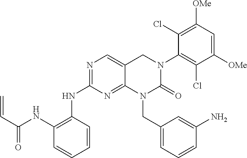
N1=C(NC2=C(NC(C=C)=O)C=CC=C2)N=C2C(=C1)CN(C1=C(Cl)C([OMe])=CC([OMe])=C1Cl)C(=O)N2CC1=CC=CC(N)=C1
